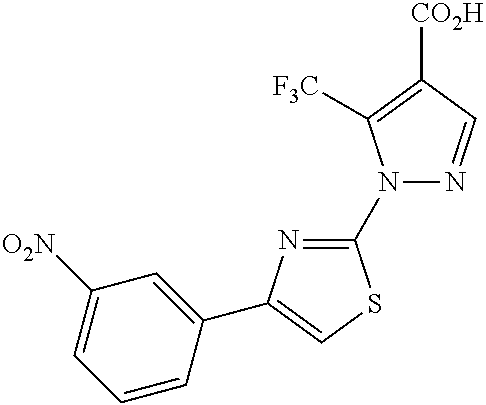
C1(N2N=CC([CO2H])=C2[F3C])=NC(C2=CC([O2N])=CC=C2)=CS1
